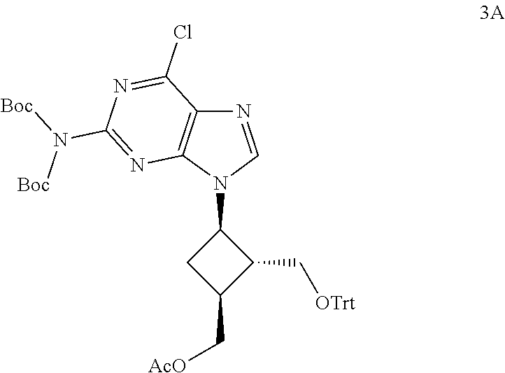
C1(N2C=NC3=C2N=C(N([Boc])[Boc])N=C3Cl)CC(C[AcO])C1C[OTrt]
